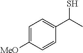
C1=C([MeO])C=CC(C(C)S)=C1
